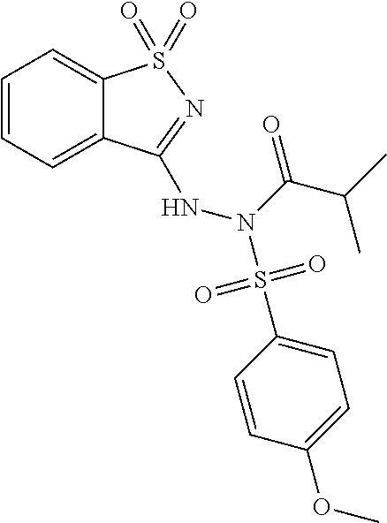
C1=CC=C2C(=C1)S(=O)(=O)N=C2NN(C(=O)C(C)C)S(C1=CC=C(OC)C=C1)(=O)=O
